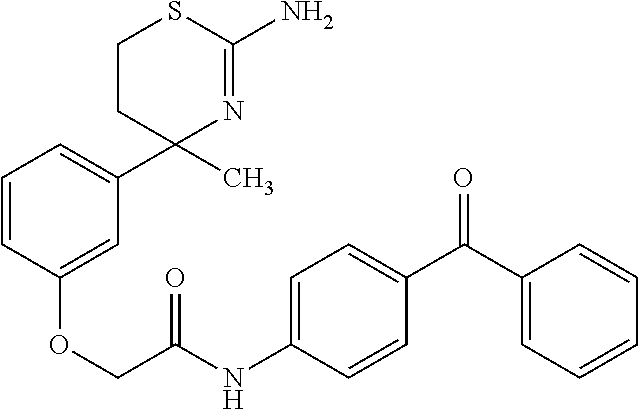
C1=CC(OCC(NC2=CC=C(C(C3=CC=CC=C3)=O)C=C2)=O)=CC(C2(C)N=C(N)SCC2)=C1
